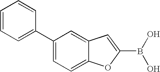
C1=CC=C(C2=CC=C3C(=C2)C=C(B(O)O)O3)C=C1
